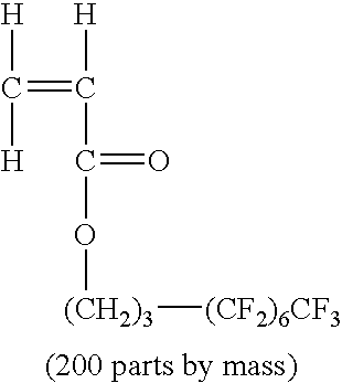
[H]C([H])=C([H])C(=O)O[(CH2)3][(CF2)6CF3]
